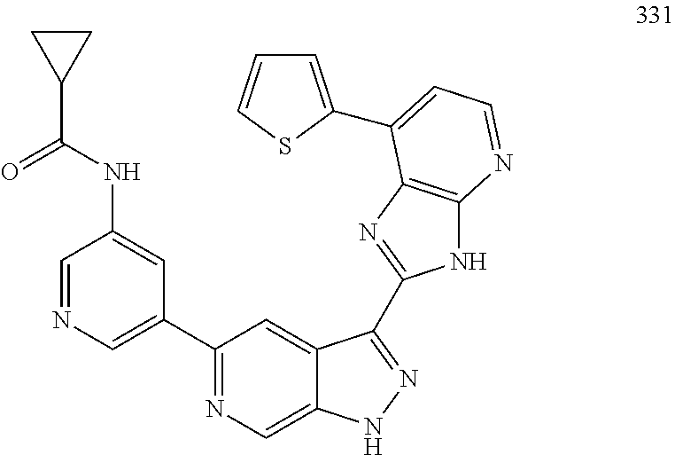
C1=NC=C(C2=NC=C3C(=C2)C(C2=NC4=C(N2)N=CC=C4C2=CC=CS2)=NN3)C=C1NC(=O)C1CC1
